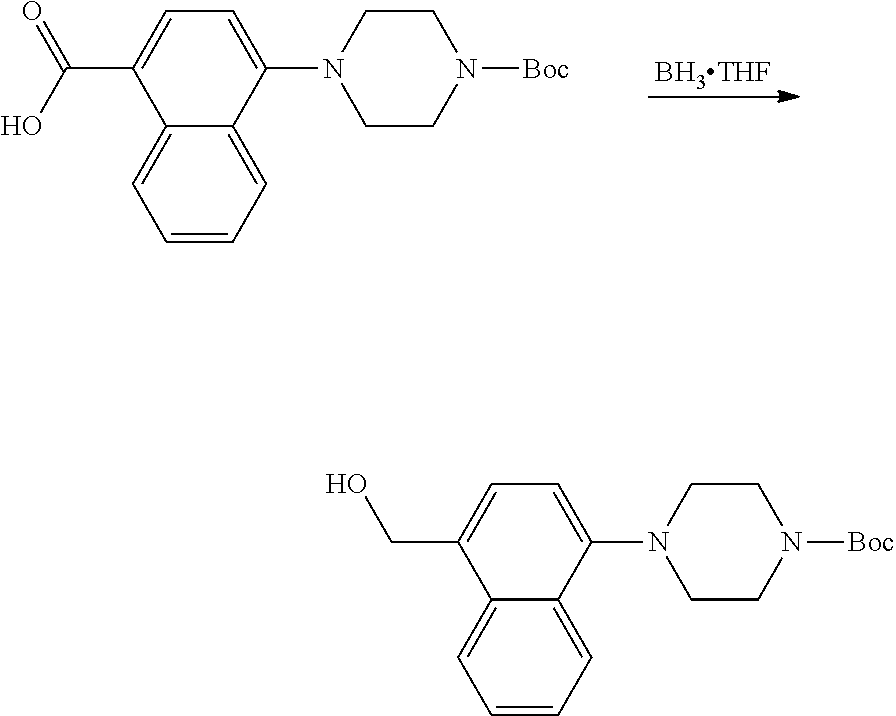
C12=CC=CC=C1C(N1CCN([Boc])CC1)=CC=C2C(O)=O.[BH3THF].C12=CC=CC=C1C(N1CCN([Boc])CC1)=CC=C2CO
